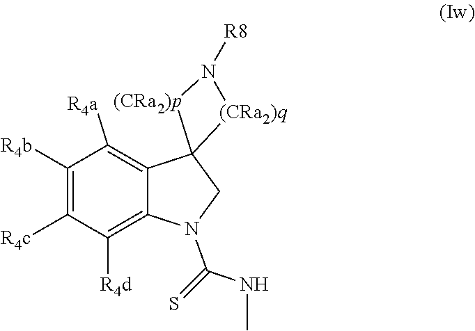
C1([R4b])=C([R4c])C([R4d])=C2C(=C1[R4a])C1(CN2C(=S)NC)[(CRa2)q]N([R8])[(CRa2)p]1
